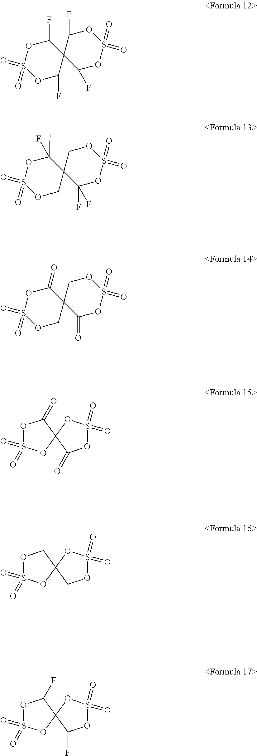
C1(F)OS(=O)(=O)OC(F)C12C(F)OS(=O)(=O)OC2F.C1(F)(F)OS(=O)(=O)OCC12C(F)(F)OS(=O)(=O)OC2.C1(=O)OS(=O)(=O)OCC12C(=O)OS(=O)(=O)OC2.O1S(=O)(=O)OC2(C1=O)C(=O)OS(=O)(=O)O2.O1S(=O)(=O)OC2(C1)COS(=O)(=O)O2.O1S(=O)(=O)OC2(C1F)C(F)OS(=O)(=O)O2
